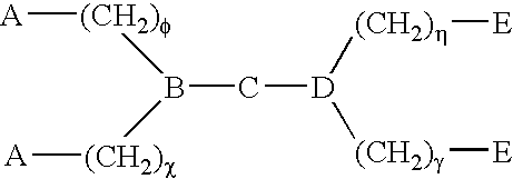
B(C[D]([(CH2)g][E])[(CH2)h][E])([(CH2)c][A])[(CH2)f][A]
